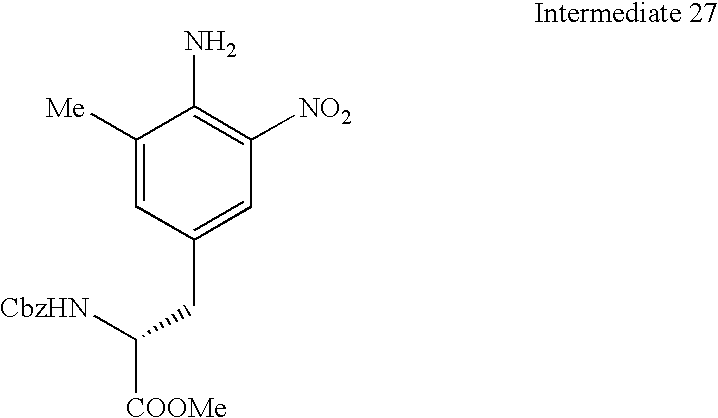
C1([Me])=CC(CC([CbzHN])[COOMe])=CC([NO2])=C1N
